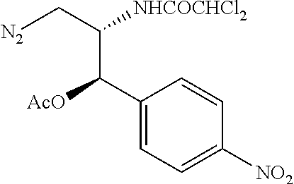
C1(C(C(C[N2])[NHCOCHCl2])[AcO])=CC=C([NO2])C=C1
